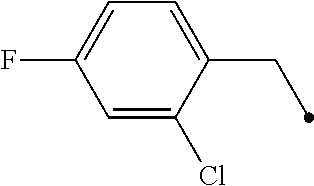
C1=C(F)C=C(Cl)C(CC)=C1
